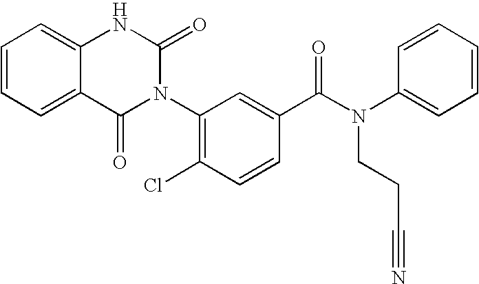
C12=CC=CC=C1NC(=O)N(C1=C(Cl)C=CC(C(N(C3=CC=CC=C3)CCC#N)=O)=C1)C2=O
